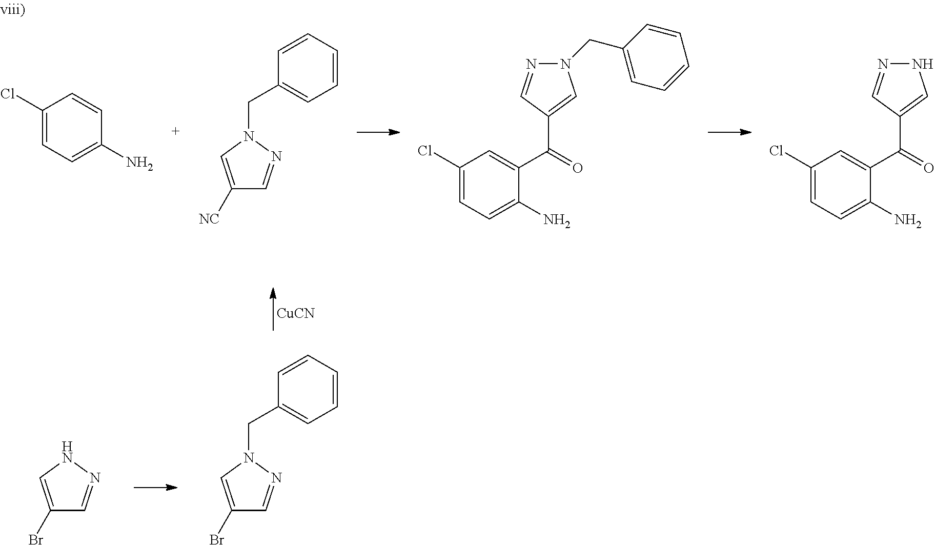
C1(Br)=CN(CC2=CC=CC=C2)N=C1.C1(Br)=CNN=C1.[CuCN].C1(Cl)=CC=C(N)C=C1.C1([NC])=CN(CC2=CC=CC=C2)N=C1.C1(Cl)=CC=C(N)C(C(C2=CN(CC3=CC=CC=C3)N=C2)=O)=C1.C1(Cl)=CC=C(N)C(C(C2=CNN=C2)=O)=C1
